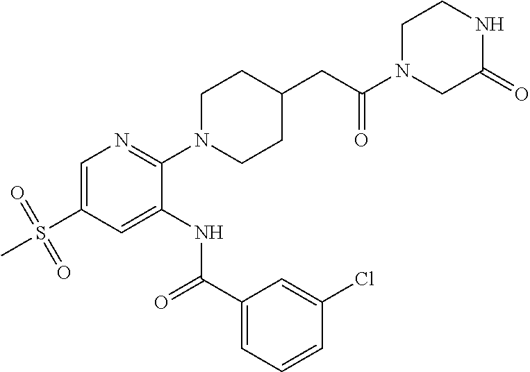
C1=C(S(=O)(=O)C)C=C(NC(C2=CC=CC(Cl)=C2)=O)C(N2CCC(CC(=O)N3CC(=O)NCC3)CC2)=N1
